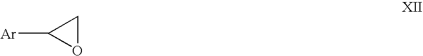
O1CC1[Ar]
